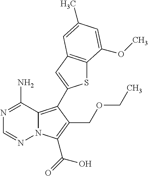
N1=C(N)C2=C(C3=CC4=C(S3)C(OC)=CC(C)=C4)C(COCC)=C(C(O)=O)N2N=C1
